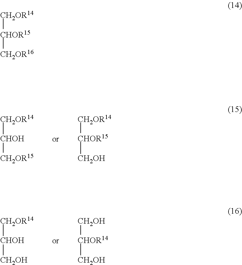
[CH2OR14][CHOH][CH2OR15].[CH2OR14][CHOR15][CH2OH].[CH2OR14][CHOH][CH2OH].[CH2OH][CHOR14][CH2OH].[CH2OR14][CHOR15][CH2OR16]
